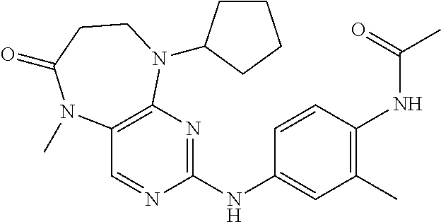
C1(NC2=NC3=C(C=N2)N(C)C(=O)CCN3C2CCCC2)=CC(C)=C(NC(C)=O)C=C1
